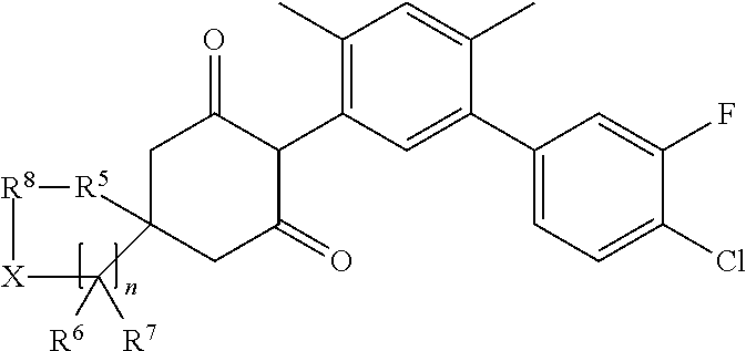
C1C2(CC(=O)C(C3=C(C)C=C(C)C(C4=CC=C(Cl)C(F)=C4)=C3)C1=O)[R5][R8][X]C2([R6])[R7]
